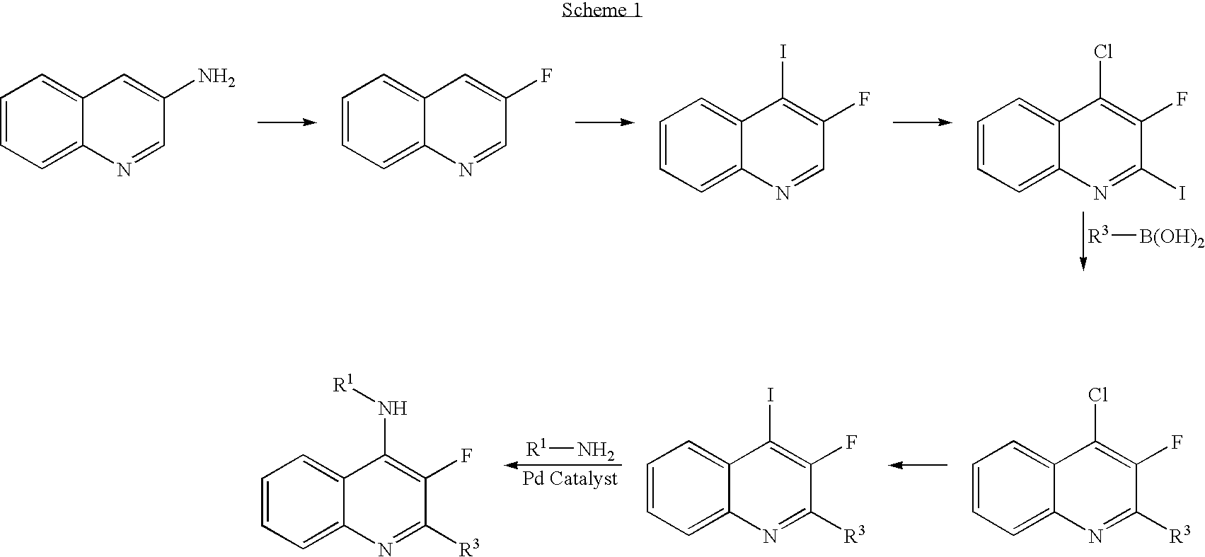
C1=CC=C2C(=C1)C=C(N)C=N2.C1=CC=C2C(=C1)C=C(F)C=N2.C1=CC=C2C(=C1)C(I)=C(F)C=N2.C1=CC=C2C(=C1)C(Cl)=C(F)C(I)=N2.[R3][B(OH)2].C1=CC=C2C(=C1)C(Cl)=C(F)C([R3])=N2.C1=CC=C2C(=C1)C(I)=C(F)C([R3])=N2.[R1]N.C1=CC=C2C(=C1)C(N[R1])=C(F)C([R3])=N2
